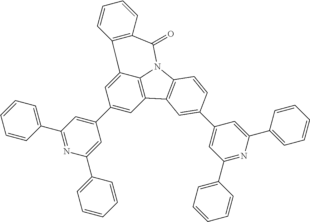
C1(C2=CC(C3=CC=CC=C3)=NC(C3=CC=CC=C3)=C2)=CC2=C3C(=C1)C1=C(C(=O)N3C3=C2C=C(C2=CC(C4=CC=CC=C4)=NC(C4=CC=CC=C4)=C2)C=C3)C=CC=C1
